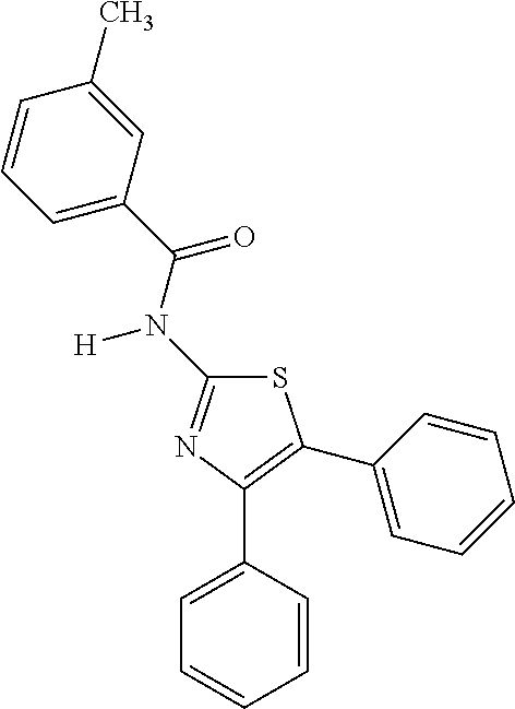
S1C(N(C(C2=CC=CC(C)=C2)=O)[H])=NC(C2=CC=CC=C2)=C1C1=CC=CC=C1
